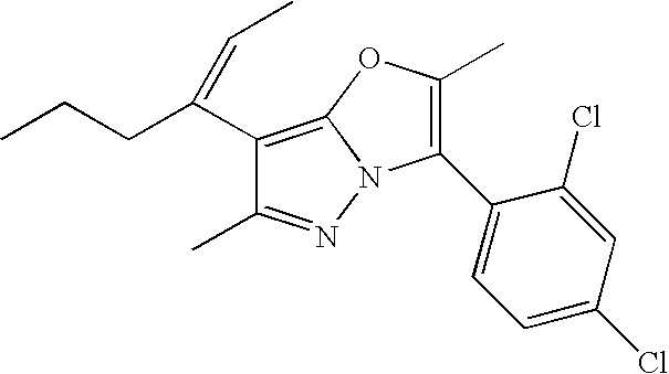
C1(C(CCC)=CC)=C2N(N=C1C)C(C1=CC=C(Cl)C=C1Cl)=C(C)O2
